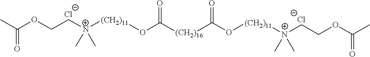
CC(OCC[N+]([(CH2)11]OC(=O)[(CH2)16]C(=O)O[(CH2)11][N+](CCOC(=O)C)(C)C)(C)C)=O.[Cl-].[Cl-]
